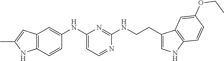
C12=C(C=CC(NC3=CC=NC(NCCC4=CNC5=C4C=C(OCC)C=C5)=N3)=C1)NC(C)=C2
